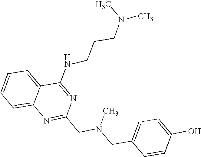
C1=CC=C2C(=C1)N=C(CN(CC1=CC=C(O)C=C1)C)N=C2NCCCN(C)C
